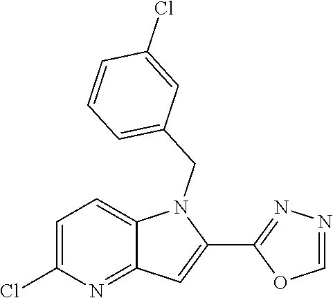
C12=NC(Cl)=CC=C1N(CC1=CC=CC(Cl)=C1)C(C1=NN=CO1)=C2
